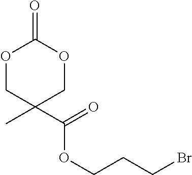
O1CC(C(=O)OCCCBr)(C)COC1=O
